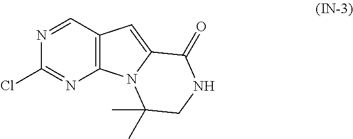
C12=C(C=NC(Cl)=N1)C=C1N2C(C)(C)CNC1=O
